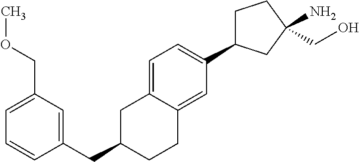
C1C(C2=CC=C3C(=C2)CCC(CC2=CC(COC)=CC=C2)C3)CC(N)(CO)C1
